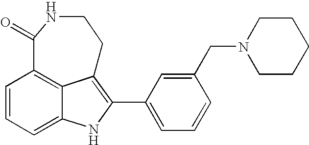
C12=CC=CC3=C1C(=C(C1=CC=CC(CN4CCCCC4)=C1)N2)CCNC3=O
